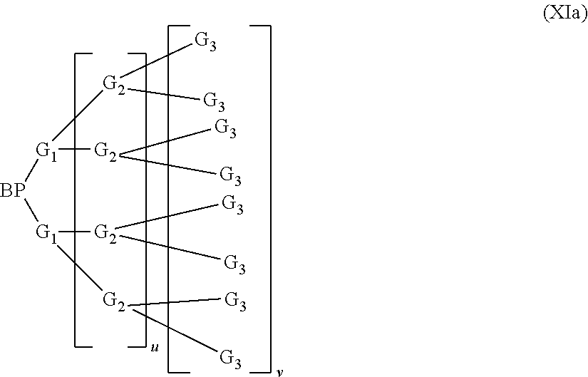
[BP]([G1]([G2]([G3])[G3])[G2]([G3])[G3])[G1]([G2]([G3])[G3])[G2]([G3])[G3]
